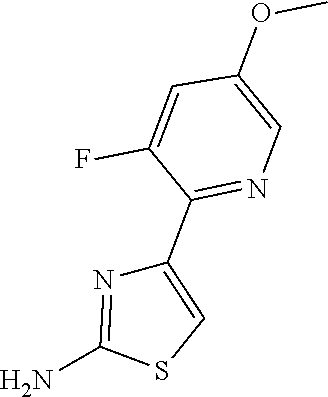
NC1=NC(C2=NC=C(OC)C=C2F)=CS1
